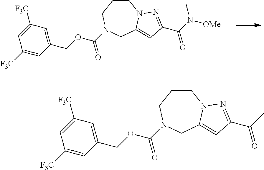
C1CCN(C(OCC2=CC([F3C])=CC([F3C])=C2)=O)CC2=CC(C(N([OMe])C)=O)=NN12.C1CCN(C(OCC2=CC([F3C])=CC([F3C])=C2)=O)CC2=CC(C(C)=O)=NN12
